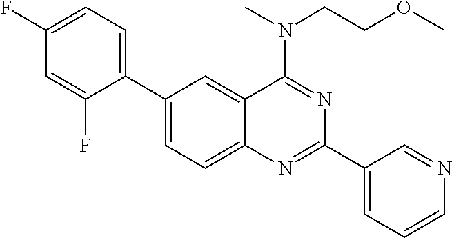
C1(C2=CC=C(F)C=C2F)=CC=C2C(=C1)C(N(CCOC)C)=NC(C1=CC=CN=C1)=N2
